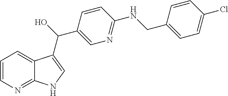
C1=CN=C2C(=C1)C(C(O)C1=CN=C(NCC3=CC=C(Cl)C=C3)C=C1)=CN2
